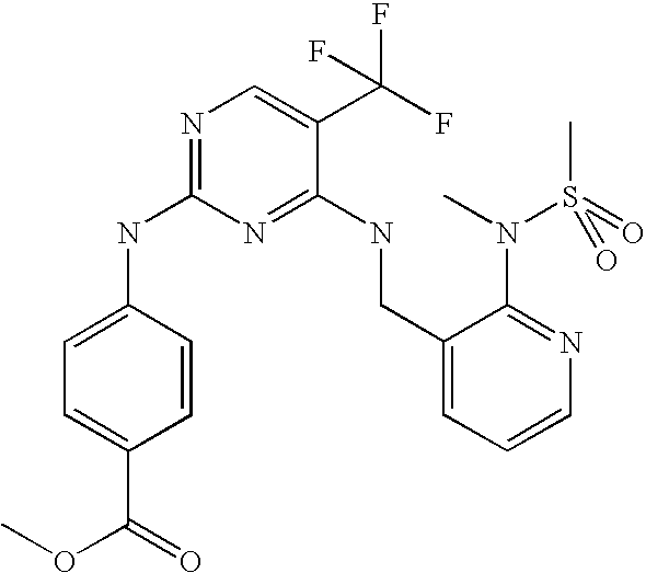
N1=C(NC2=CC=C(C(OC)=O)C=C2)N=C(NCC2=CC=CN=C2N(S(C)(=O)=O)C)C(C(F)(F)F)=C1
